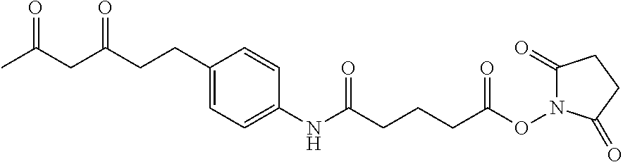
CC(CC(CCC1=CC=C(NC(CCCC(ON2C(=O)CCC2=O)=O)=O)C=C1)=O)=O
